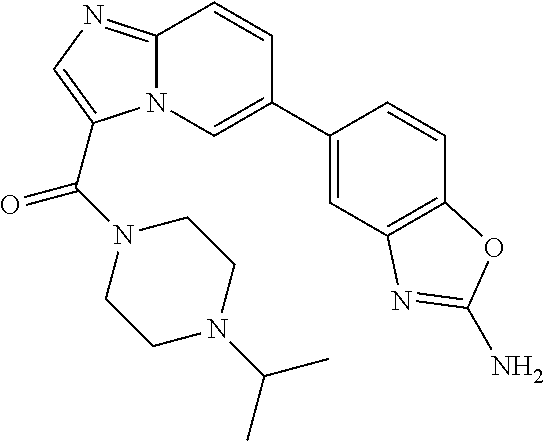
N12C(=NC=C1C(N1CCN(C(C)C)CC1)=O)C=CC(C1=CC3=C(C=C1)OC(N)=N3)=C2
